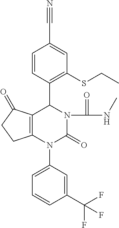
C1=CC(C2C3=C(N(C4=CC=CC(C(F)(F)F)=C4)C(=O)N2C(=O)NC)CCC3=O)=C(SCC)C=C1C#N
